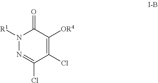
C1(Cl)=C([OR4])C(=O)N([R1])N=C1Cl
